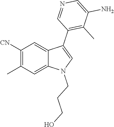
C1([CN])=C(C)C=C2C(=C1)C(C1=C(C)C(N)=CN=C1)=CN2CCCO
